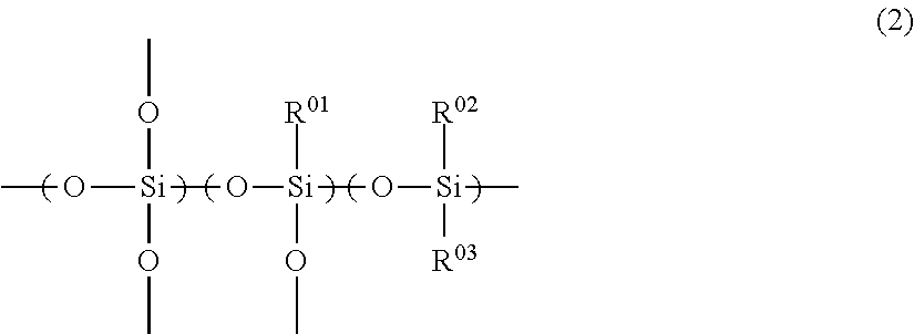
CO[Si](O[Si](O[Si](C)([R02])[R03])([R01])OC)(OC)OC
